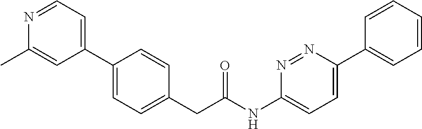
C1(C2=CC=C(CC(NC3=CC=C(C4=CC=CC=C4)N=N3)=O)C=C2)=CC=NC(C)=C1
